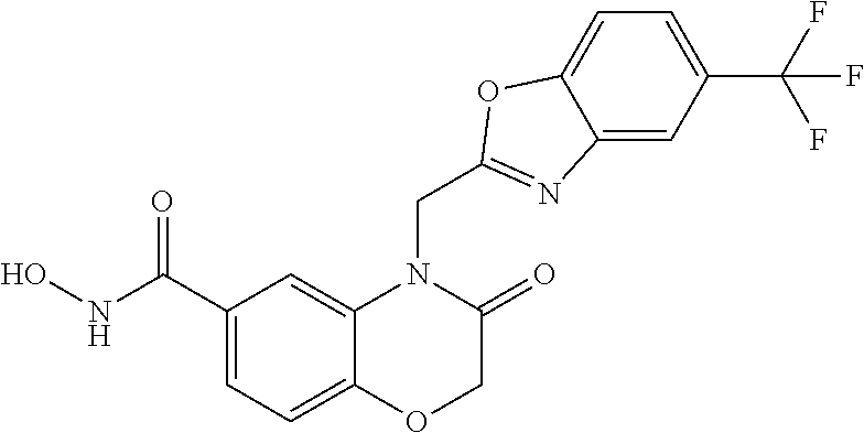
C1(C(NO)=O)=CC=C2C(=C1)N(CC1=NC3=CC(C(F)(F)F)=CC=C3O1)C(=O)CO2
